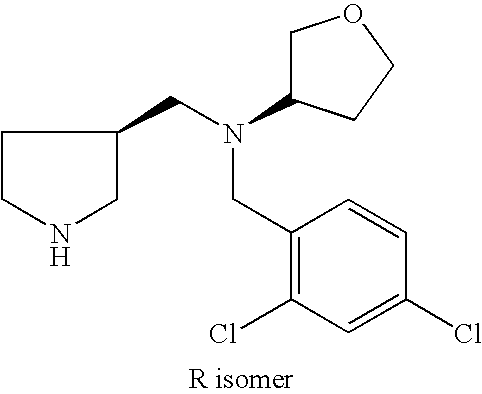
C1CNCC1CN(CC1=C(Cl)C=C(Cl)C=C1)C1COCC1
